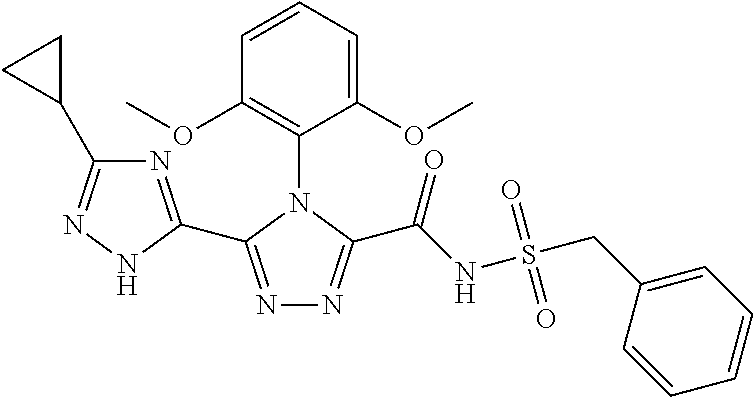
N1=C(C2=NC(C3CC3)=NN2)N(C2=C(OC)C=CC=C2OC)C(C(NS(CC2=CC=CC=C2)(=O)=O)=O)=N1
